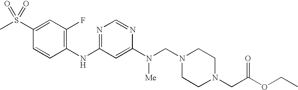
C1(S(C)(=O)=O)=CC(F)=C(NC2=NC=NC(N(CN3CCN(CC(OCC)=O)CC3)[Me])=C2)C=C1
